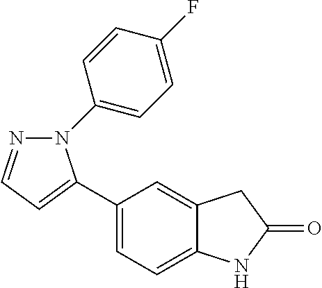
C1(C2=CC=NN2C2=CC=C(F)C=C2)=CC=C2C(=C1)CC(=O)N2
